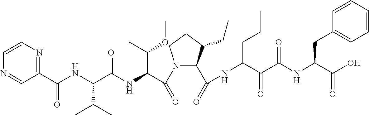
N1(C(C(NC(C(NC(C2=NC=CN=C2)=O)C(C)C)=O)C(C)OC)=O)C(C(=O)NC(CCC)C(=O)C(=O)NC(CC2=CC=CC=C2)C(=O)O)C(CC)CC1
